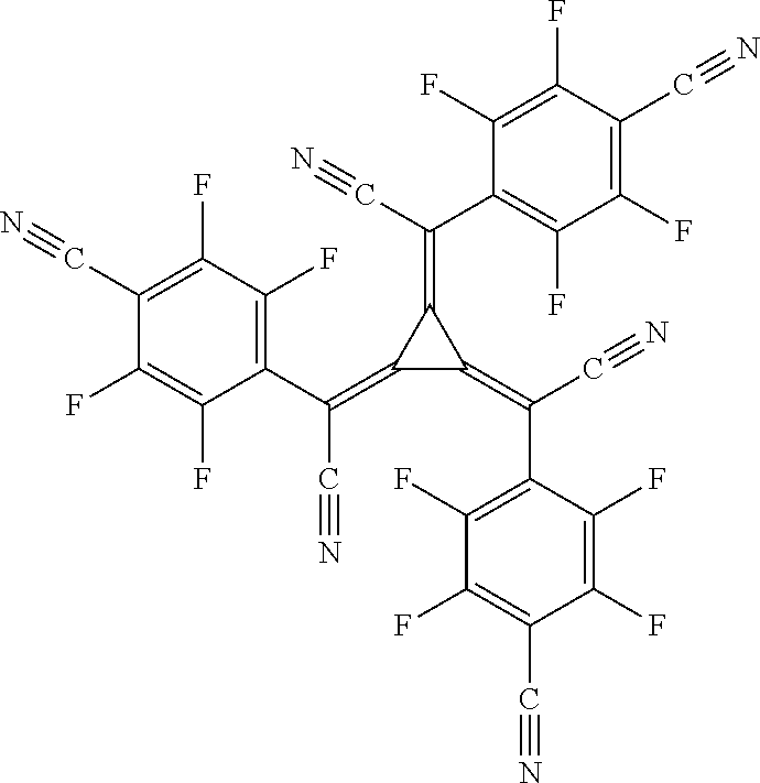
C1(=C(C#N)C2=C(F)C(F)=C(C#N)C(F)=C2F)C(=C(C2=C(F)C(F)=C(C#N)C(F)=C2F)C#N)C1=C(C#N)C1=C(F)C(F)=C(C#N)C(F)=C1F
